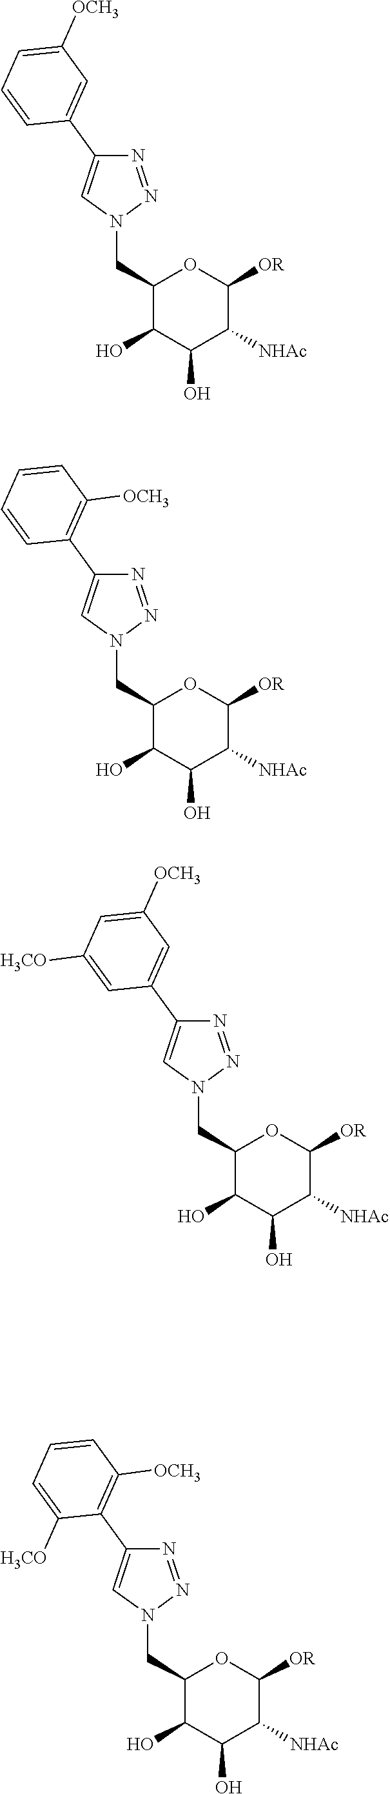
C1(CN2N=NC(C3=CC([OCH3])=CC=C3)=C2)C(O)C(O)C([NHAc])C([OR])O1.C1(CN2N=NC(C3=C([OCH3])C=CC=C3)=C2)C(O)C(O)C([NHAc])C([OR])O1.C1(CN2N=NC(C3=CC([OCH3])=CC([H3CO])=C3)=C2)C(O)C(O)C([NHAc])C([OR])O1.C1(CN2N=NC(C3=C([OCH3])C=CC=C3[H3CO])=C2)C(O)C(O)C([NHAc])C([OR])O1
